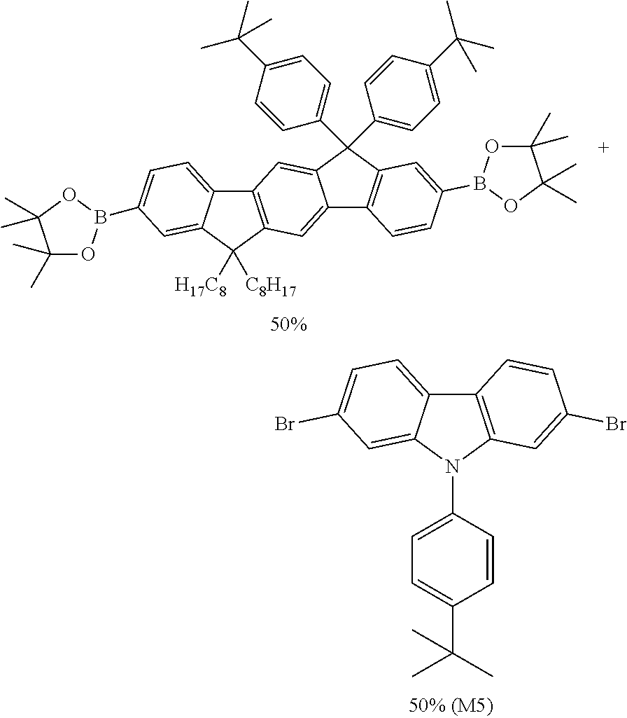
C12=C(N(C3=CC=C(C(C)(C)C)C=C3)C3=CC(Br)=CC=C13)C=C(Br)C=C2.C1(C)(C)OB(C2=CC=C3C4=C(C([H17C8])([C8H17])C3=C2)C=C2C(=C4)C(C3=CC=C(C(C)(C)C)C=C3)(C3=CC=C(C(C)(C)C)C=C3)C3=C2C=CC(B2OC(C)(C)C(C)(C)O2)=C3)OC1(C)C
